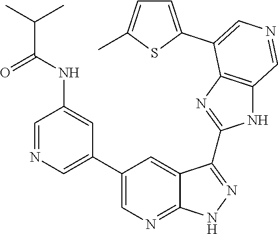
C1=NC=C(C2=CN=C3C(=C2)C(C2=NC4=C(N2)C=NC=C4C2=CC=C(C)S2)=NN3)C=C1NC(C(C)C)=O
